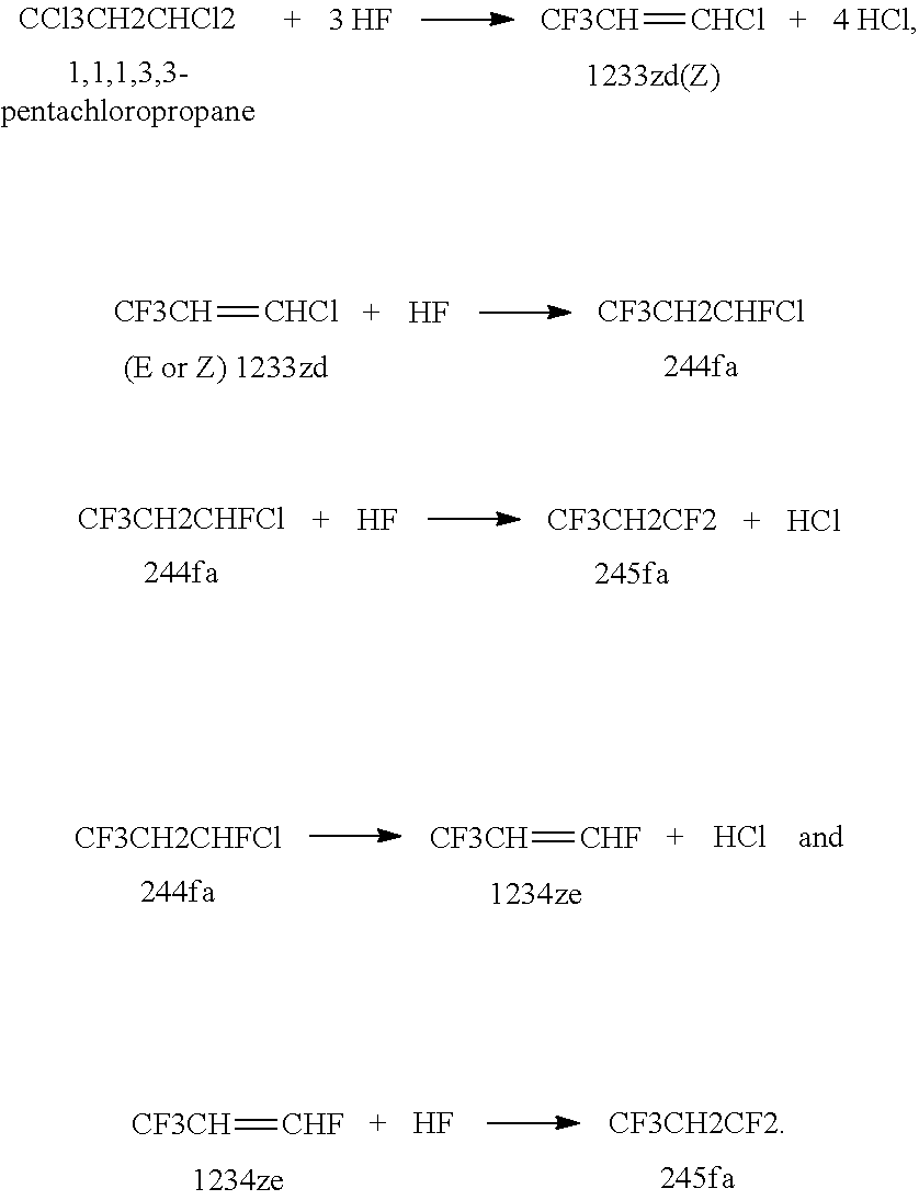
[CCl3CH2CHCl2].[CHCl]=[CF3CH].[CF3CH2CHFCl].[CHCl]=[CF3CH].F.[CF3CH2CHFCl].F.[CF3CH2CF2].Cl.[CF3CH2CHFCl].[CHF]=[CF3CH].Cl.[CHF]=[CF3CH].F
